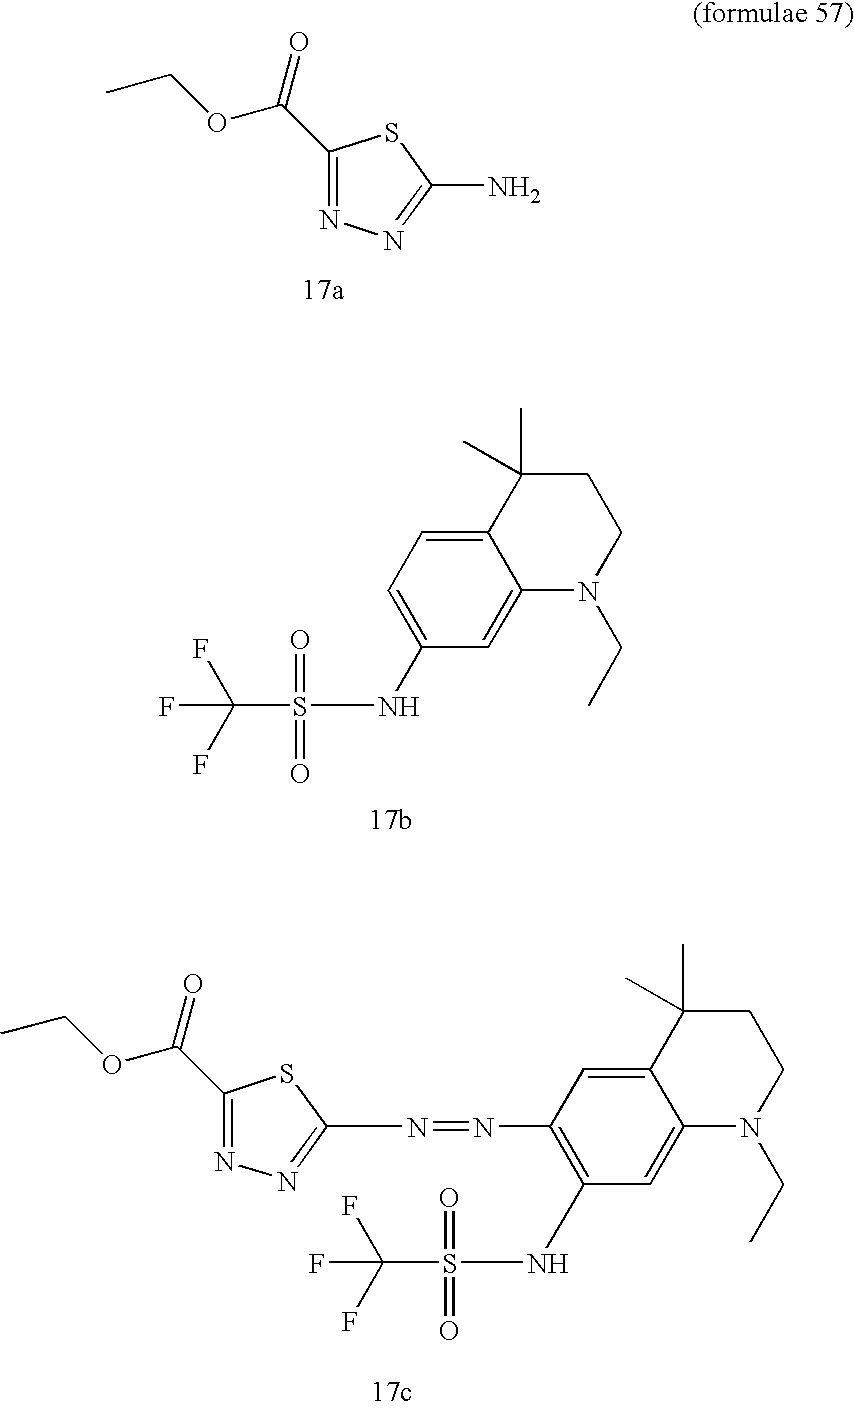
C12=CC=C(NS(C(F)(F)F)(=O)=O)C=C1N(CC)CCC2(C)C.C1(C(OCC)=O)=NN=C(N)S1.C12=CC(N=NC3=NN=C(C(=O)OCC)S3)=C(NS(C(F)(F)F)(=O)=O)C=C1N(CC)CCC2(C)C
